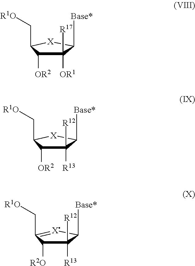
[Base*]C1C([R17])([OR1])C([OR2])C(C[R1O])[X]1.[Base*]C1C([R12])([R13])C([OR2])C(C[R1O])[X]1.[Base*]C1C([R12])([R13])C([R2O])C(C[R1O])=[X]1
